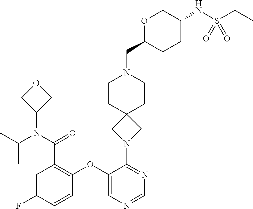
C1=C(F)C=CC(OC2=CN=CN=C2N2CC3(C2)CCN(CC2CCC(NS(CC)(=O)=O)CO2)CC3)=C1C(N(C1COC1)C(C)C)=O
